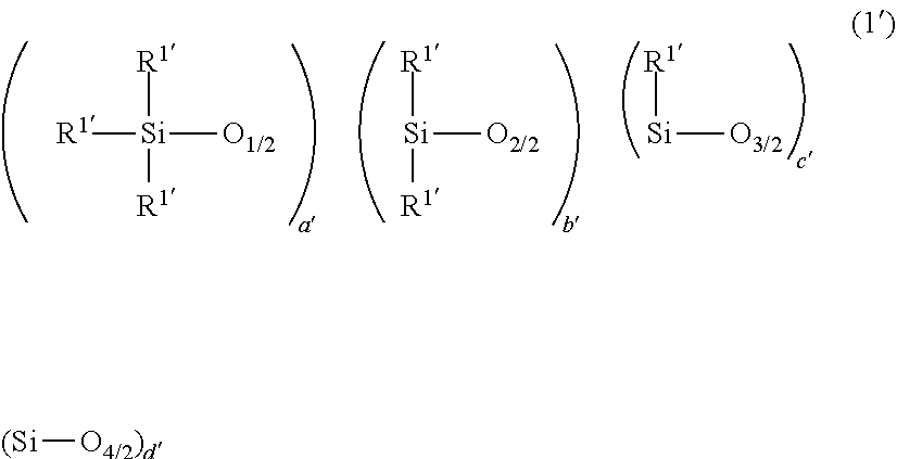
[(Si][O4/2)d].[R1][Si]([O1/2])([R1])[R1].[Si]([O2/2])([R1])[R1].[Si]([O3/2])[R1]
